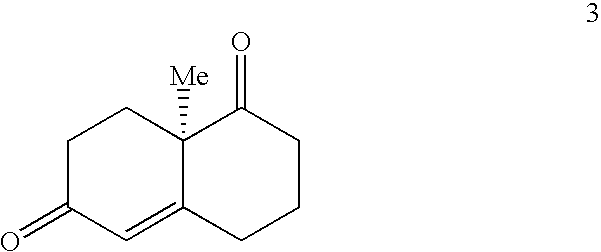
C1C(=O)C=C2C([Me])(C1)C(=O)CCC2
